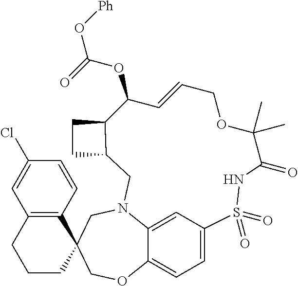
C1CC2(C3=C(C1)C=C(Cl)C=C3)COC1=CC=C3C=C1N(C2)CC1C(CC1)C(OC(=O)O[Ph])C=CCOC(C)(C)C(=O)NS3(=O)=O
